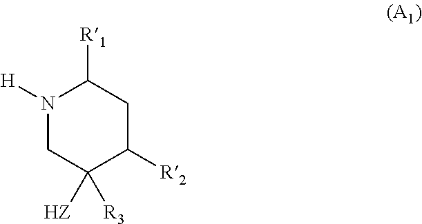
N1([H])CC([HZ])([R3])C([R2])CC1[R1]
